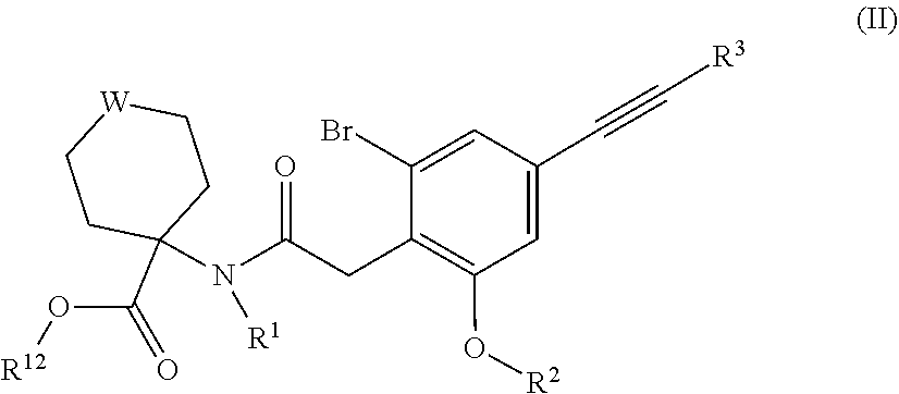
[R12]OC(C1(N([R1])C(CC2=C(O[R2])C=C(C#C[R3])C=C2Br)=O)CC[W]CC1)=O
